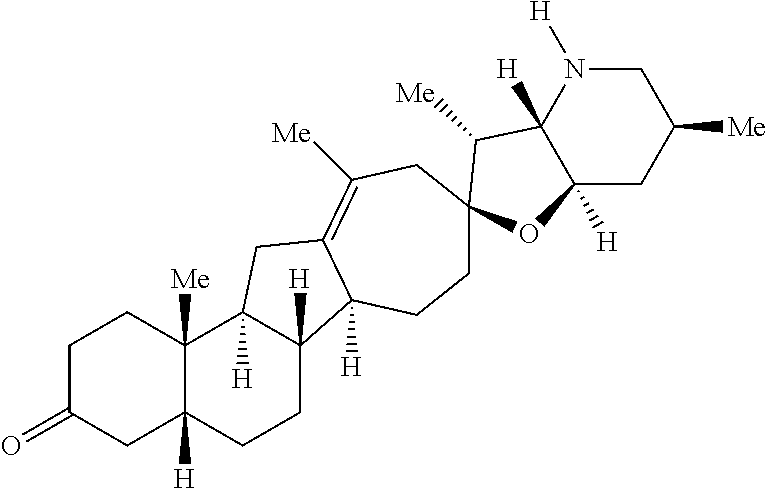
C1C(=O)CC2([H])C([Me])(C1)C1([H])C([H])(CC2)C2([H])C(=C([Me])CC3(CC2)C([Me])C2([H])C([H])(CC([Me])CN2[H])O3)C1
